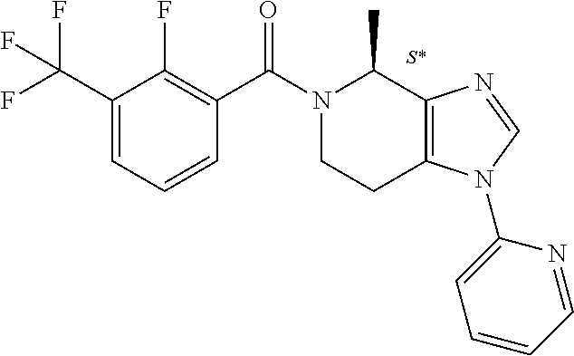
N1(C(C2=C(F)C(C(F)(F)F)=CC=C2)=O)CCC2=C(C1C)N=CN2C1=CC=CC=N1
